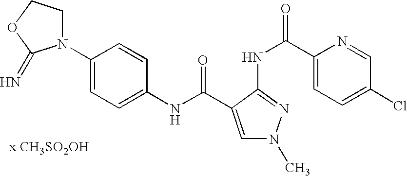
C1(NC(=O)C2=CN(C)N=C2NC(C2=CC=C(Cl)C=N2)=O)=CC=C(N2CCOC2=N)C=C1.[x CH3SO2OH]
